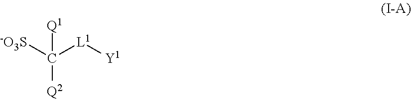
[Q1]C([-O3S])([Q2])[L1][Y1]
